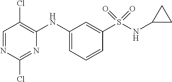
C1=NC(Cl)=NC(NC2=CC=CC(S(NC3CC3)(=O)=O)=C2)=C1Cl
